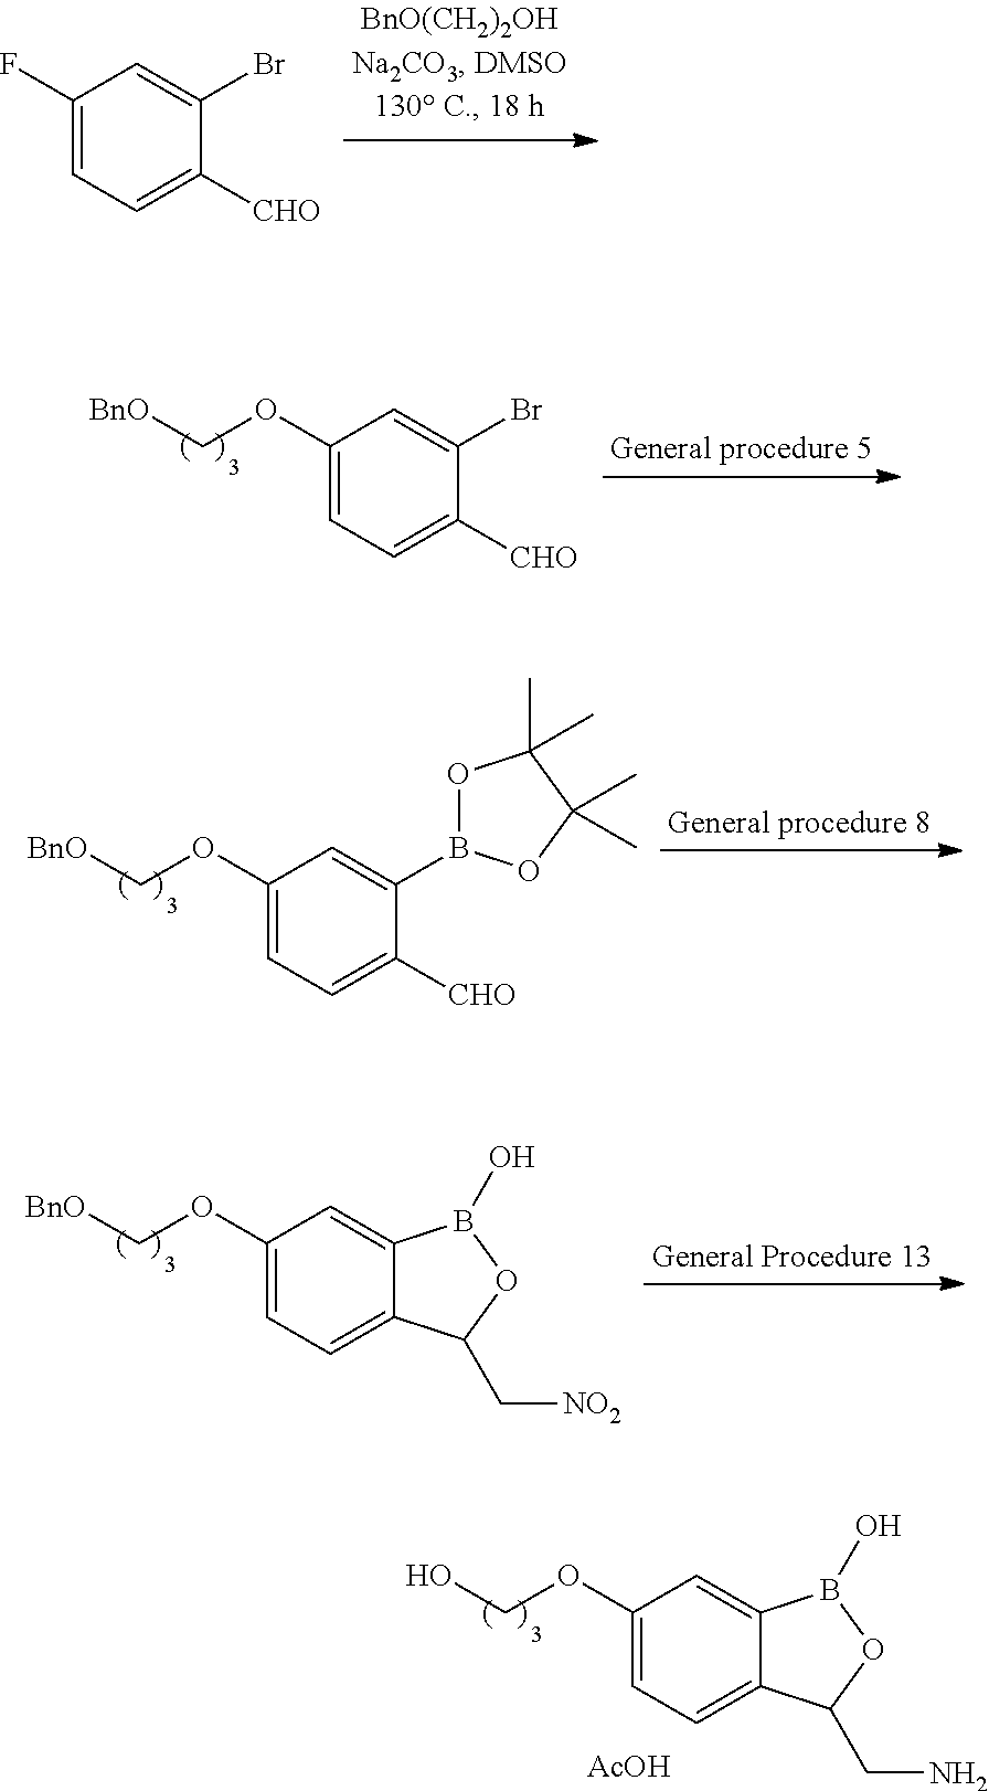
C1(F)=CC=C([CHO])C(Br)=C1.C1(OC[BnO])=CC=C([CHO])C(Br)=C1.C1(OC[BnO])=CC=C([CHO])C(B2OC(C)(C)C(C)(C)O2)=C1.C1(OC[BnO])=CC=C2C(=C1)B(O)OC2C[NO2].C1(OCO)=CC=C2C(=C1)B(O)OC2CN.[AcOH]
